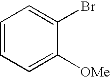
C1=CC=C([OMe])C(Br)=C1
